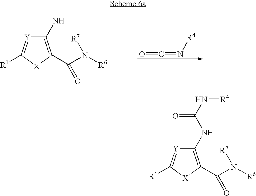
C1(N)=C(C(N([R6])[R7])=O)[X]C([R1])=[Y]1.O=C=N[R4].C1(NC(N[R4])=O)=C(C(N([R6])[R7])=O)[X]C([R1])=[Y]1
